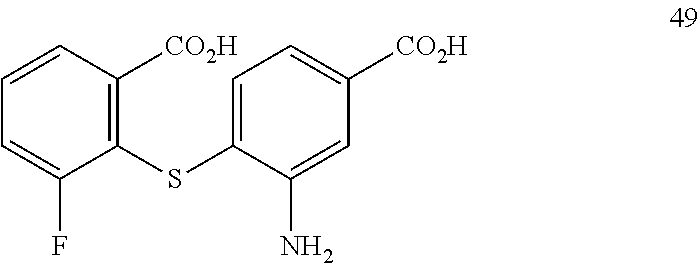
C1(SC2=CC=C([CO2H])C=C2N)=C([CO2H])C=CC=C1F
